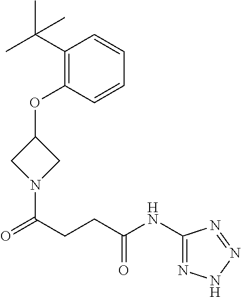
C1(C(C)(C)C)=C(OC2CN(C(CCC(NC3=NNN=N3)=O)=O)C2)C=CC=C1
